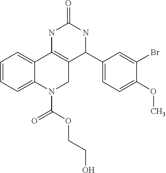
C1=CC=C2C(=C1)C1=C(CN2C(OCCO)=O)C(C2=CC=C(OC)C(Br)=C2)NC(=O)N1
